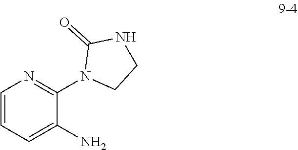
C1=CC=C(N)C(N2CCNC2=O)=N1
